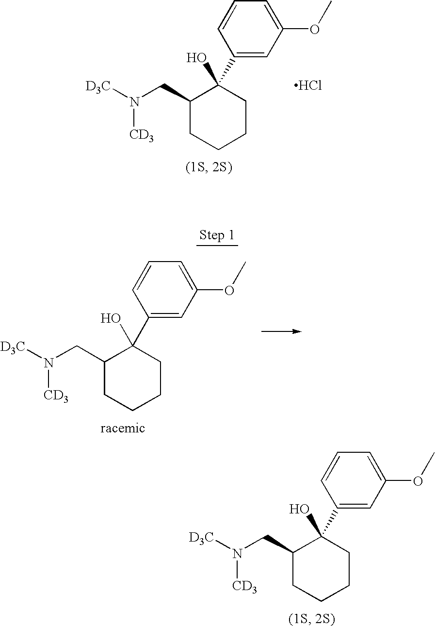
C1(CN([D3C])[CD3])CCCCC1(O)C1=CC(OC)=CC=C1.C1(CN([D3C])[CD3])CCCCC1(O)C1=CC(OC)=CC=C1.Cl.C1(CN([D3C])[CD3])CCCCC1(O)C1=CC(OC)=CC=C1
